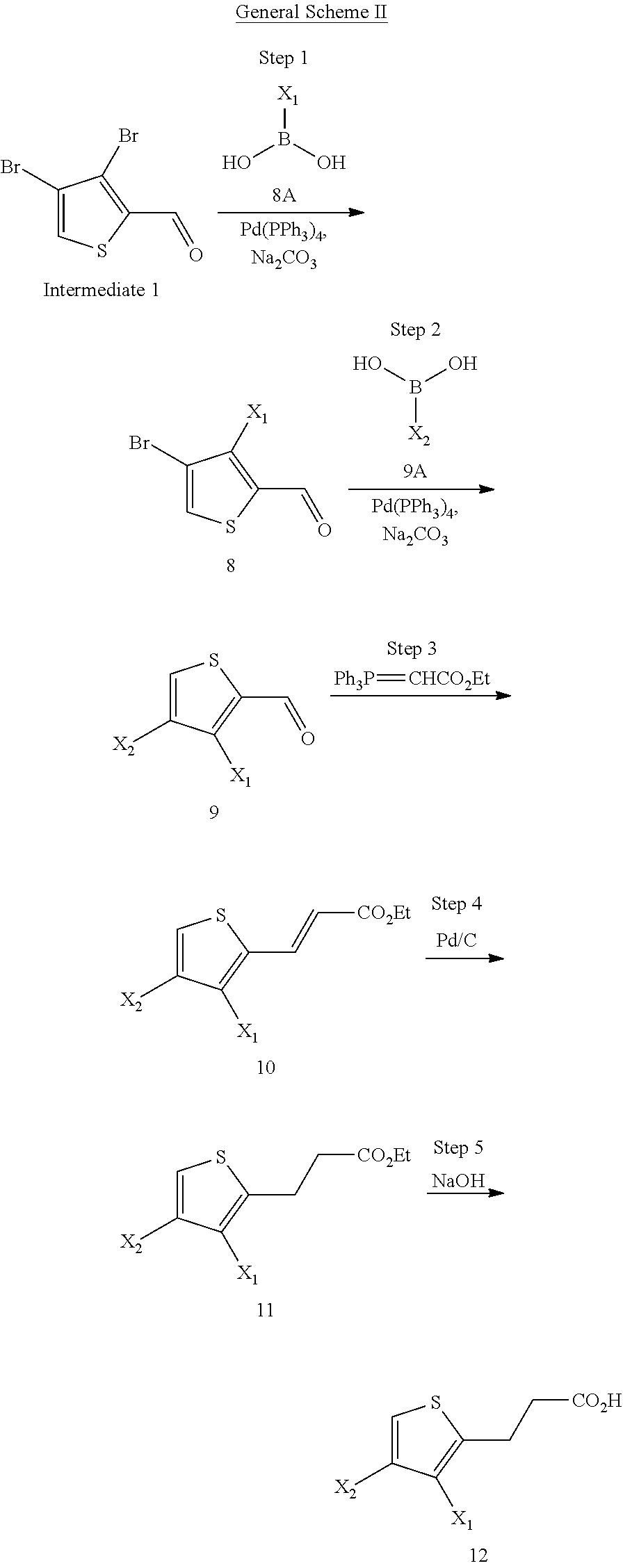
C1=C([X2])C([X1])=C(CC[CO2H])S1.C1(Br)=CSC(C=O)=C1Br.OB(O)[X1].C1=C([X2])C([X1])=C(C=O)S1.[Ph3P]=[CHCO2Et].C1=C([X2])C([X1])=C(C=C[CO2Et])S1.C1=C([X2])C([X1])=C(CC[CO2Et])S1.[NaOH].C1(Br)=CSC(C=O)=C1[X1].OB(O)[X2]
